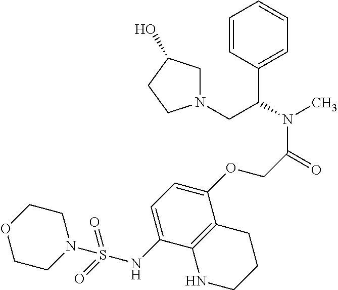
C1=CC(C(N(C)C(=O)COC2=CC=C(NS(=O)(=O)N3CCOCC3)C3=C2CCCN3)CN2CC(O)CC2)=CC=C1
